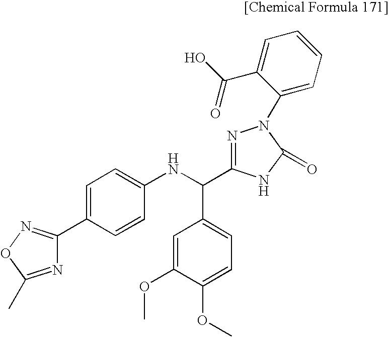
C1=C(C2=NOC(C)=N2)C=CC(NC(C2=CC=C(OC)C(OC)=C2)C2=NN(C3=CC=CC=C3C(O)=O)C(=O)N2)=C1
